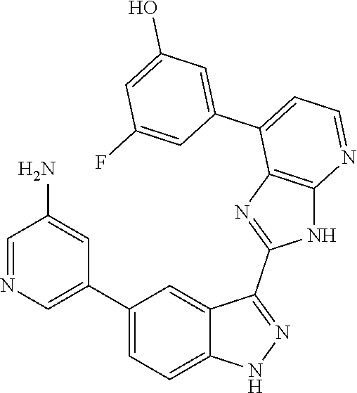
C1=NC=C(C2=CC=C3C(=C2)C(C2=NC4=C(N2)N=CC=C4C2=CC(O)=CC(F)=C2)=NN3)C=C1N
